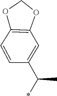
C12=C(OCO1)C=C(C(C)*)C=C2
